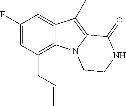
C1(F)=CC(CC=C)=C2C(=C1)C(C)=C1N2CCNC1=O
